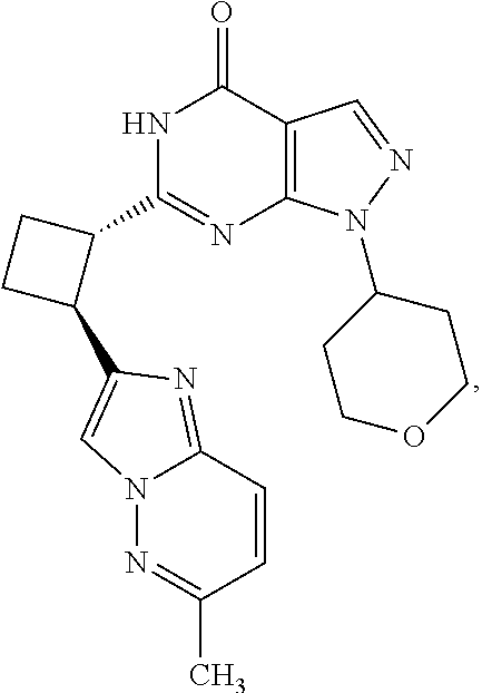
C1CC(C2=CN3N=C(C)C=CC3=N2)C1C1=NC2=C(C(=O)N1)C=NN2C1CCOCC1
